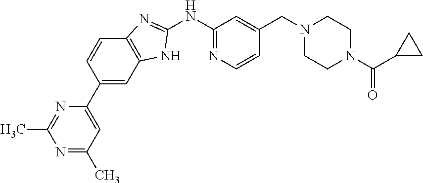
N1=C(C)C=C(C2=CC3=C(C=C2)N=C(NC2=NC=CC(CN4CCN(C(C5CC5)=O)CC4)=C2)N3)N=C1C
